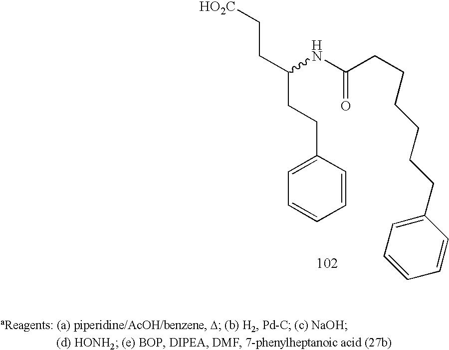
[HO2C]CCC(CCC1=CC=CC=C1)NC(CCCCCCC1=CC=CC=C1)=O
